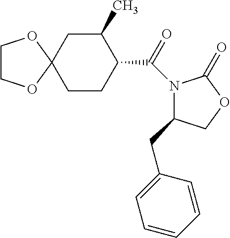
C1CC(C(=O)N2C(CC3=CC=CC=C3)COC2=O)C(C)CC12OCCO2
